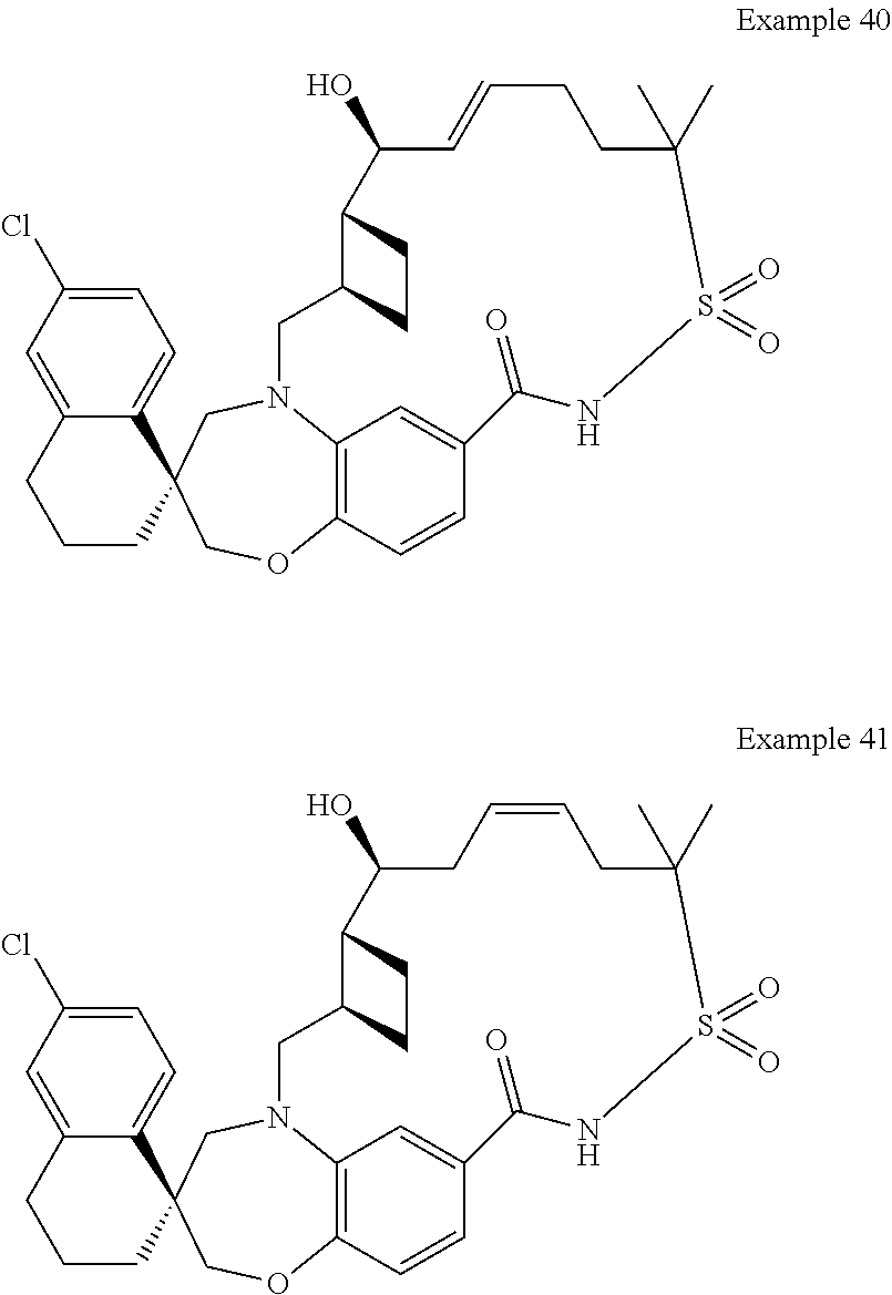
C12=CC(Cl)=CC=C1C1(CCC2)COC2=C3C=C(C=C2)C(=O)NS(=O)(=O)C(C)(C)CCC=CC(O)C2C(CN3C1)CC2.C12=CC(Cl)=CC=C1C1(CCC2)COC2=C3C=C(C=C2)C(=O)NS(=O)(=O)C(C)(C)CC=CCC(O)C2C(CN3C1)CC2
